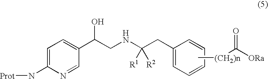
C1=C(N[Prot])N=CC(C(CNC(CC2=CC=CC=C2)([R1])[R2])O)=C1.C[(CH2)n]C([ORa])=O
